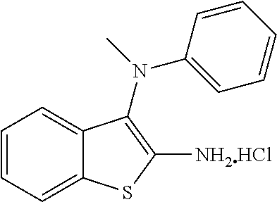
C12=CC=CC=C1C(N(C1=CC=CC=C1)C)=C([NH2HCl])S2
